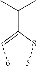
[6]C=C(S[5])C(C)C
